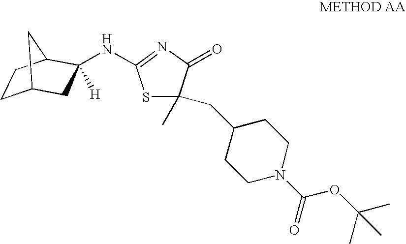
C1C2CC(NC3=NC(=O)C(C)(CC4CCN(C(=O)OC(C)(C)C)CC4)S3)([H])C(C1)C2
